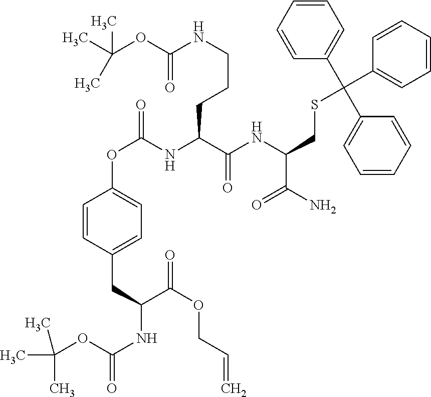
C1=CC(CC(NC(=O)OC(C)(C)C)C(OCC=C)=O)=CC=C1OC(=O)NC(C(NC(CSC(C1=CC=CC=C1)(C1=CC=CC=C1)C1=CC=CC=C1)C(N)=O)=O)CCCNC(OC(C)(C)C)=O
